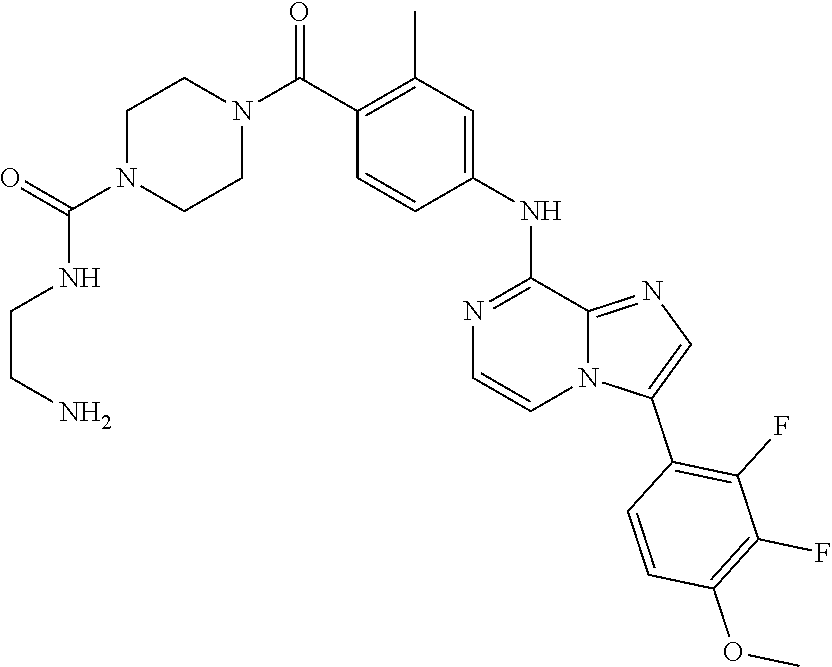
C1(C(N2CCN(C(NCCN)=O)CC2)=O)=C(C)C=C(NC2=NC=CN3C2=NC=C3C2=C(F)C(F)=C(OC)C=C2)C=C1
